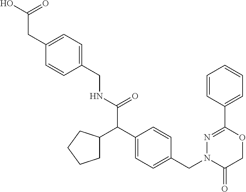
C1=CC(CNC(C(C2=CC=C(CN3C(=O)COC(C4=CC=CC=C4)=N3)C=C2)C2CCCC2)=O)=CC=C1CC(O)=O
